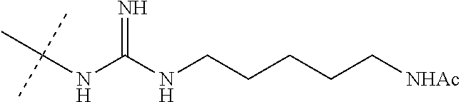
CC(NC(NCCCCC[NHAc])=N)(C)C
